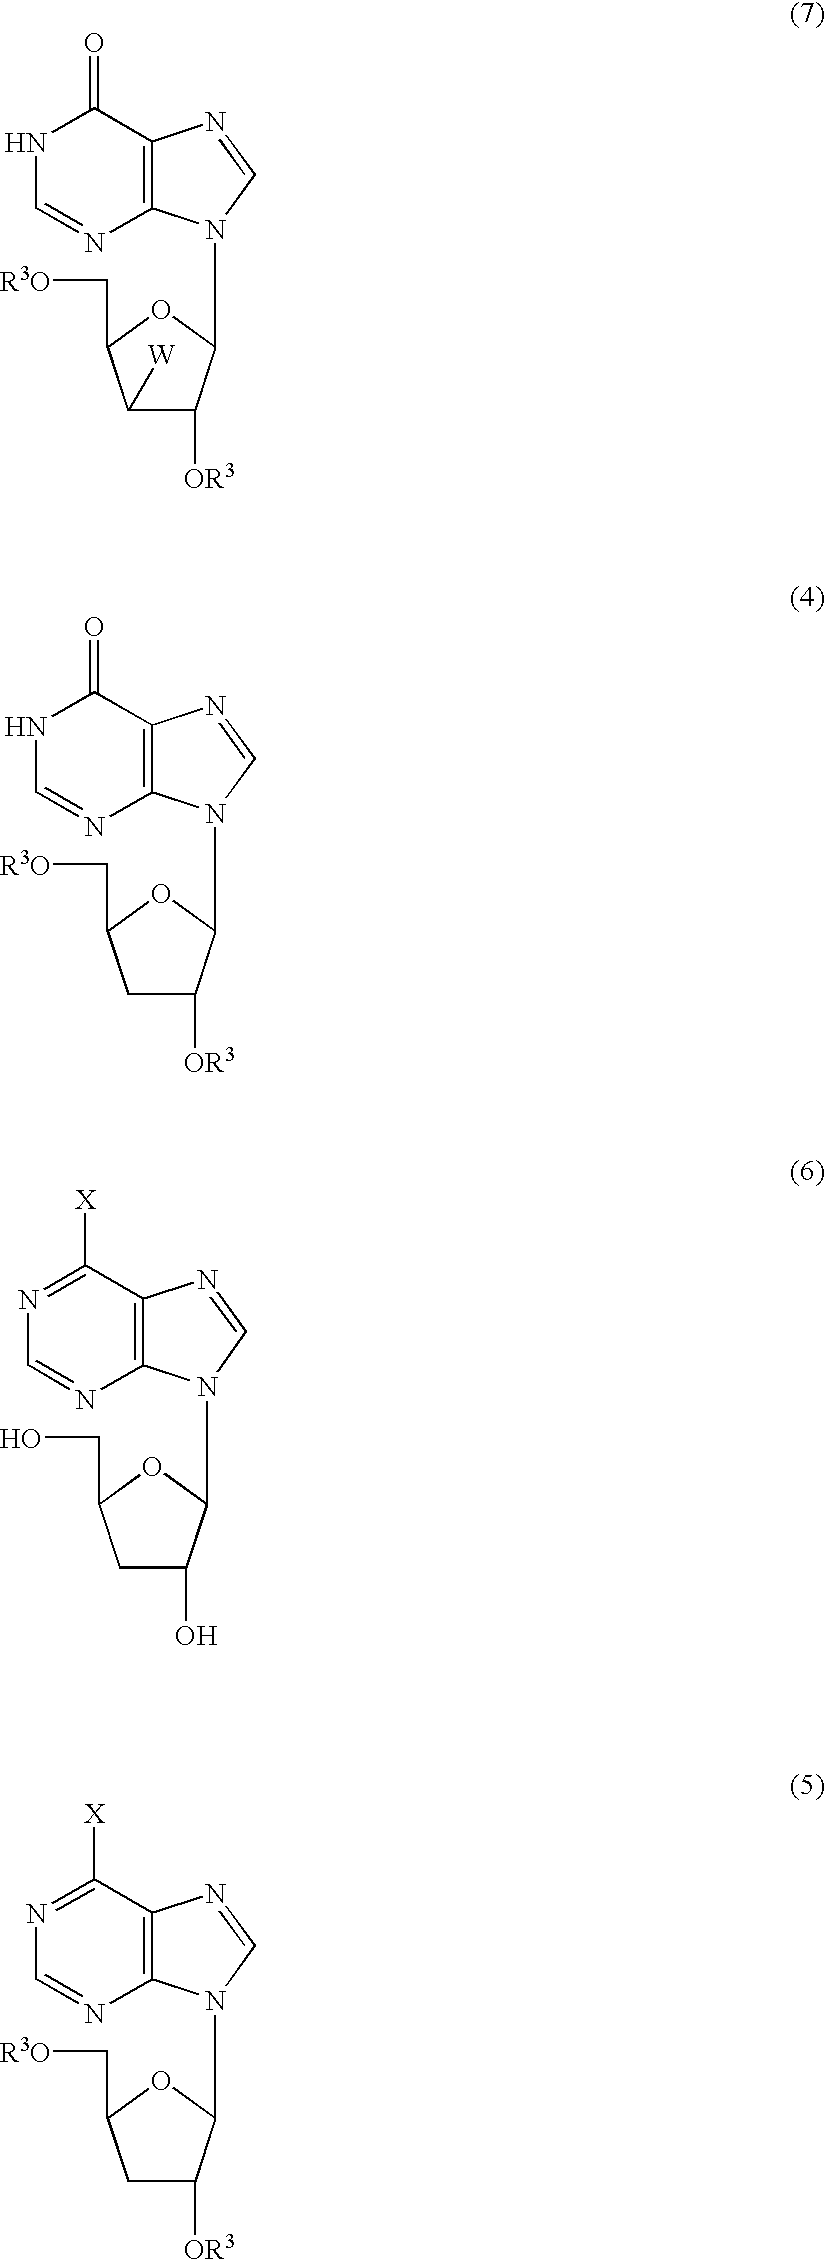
N1C=NC2=C(C1=O)N=CN2C1C([OR3])C([W])C(C[R3O])O1.N1C=NC2=C(C1=O)N=CN2C1C([OR3])CC(C[R3O])O1.N1=C([X])C2=C(N=C1)N(C1C(O)CC(CO)O1)C=N2.N1=C([X])C2=C(N=C1)N(C1C([OR3])CC(C[R3O])O1)C=N2
